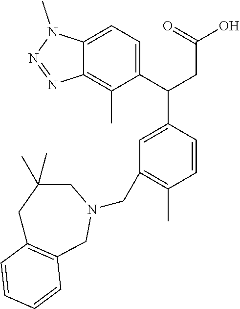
C12=CC=C(C(CC(O)=O)C3=CC(CN4CC5=C(CC(C)(C)C4)C=CC=C5)=C(C)C=C3)C(C)=C1N=NN2C
